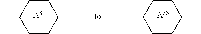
C1CC(C)CCC1C.[A33].C1CC(C)CCC1C.[A31]
